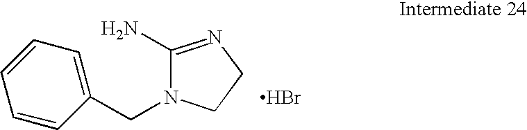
C1(N)=NCCN1CC1=CC=CC=C1.Br
